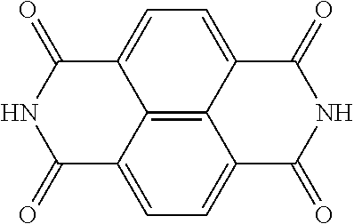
C1=C2C3=C4C(=C1)C(=O)NC(=O)C4=CC=C3C(=O)NC2=O
